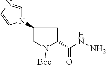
C1=NC=CN1C1CN([Boc])C(C(NN)=O)C1
